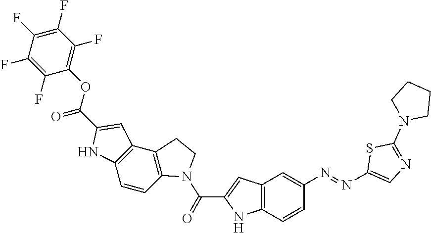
C1CN(C2=NC=C(N=NC3=CC4=C(C=C3)NC(C(N3CCC5=C3C=CC3=C5C=C(C(=O)OC5=C(F)C(F)=C(F)C(F)=C5F)N3)=O)=C4)S2)CC1
